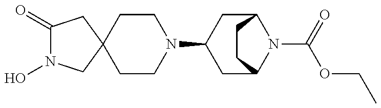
C1(=O)N(O)CC2(C1)CCN(C1CC3N(C(=O)OCC)C(C1)CC3)CC2
